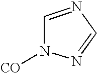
C1=NC=NN1[CO]
